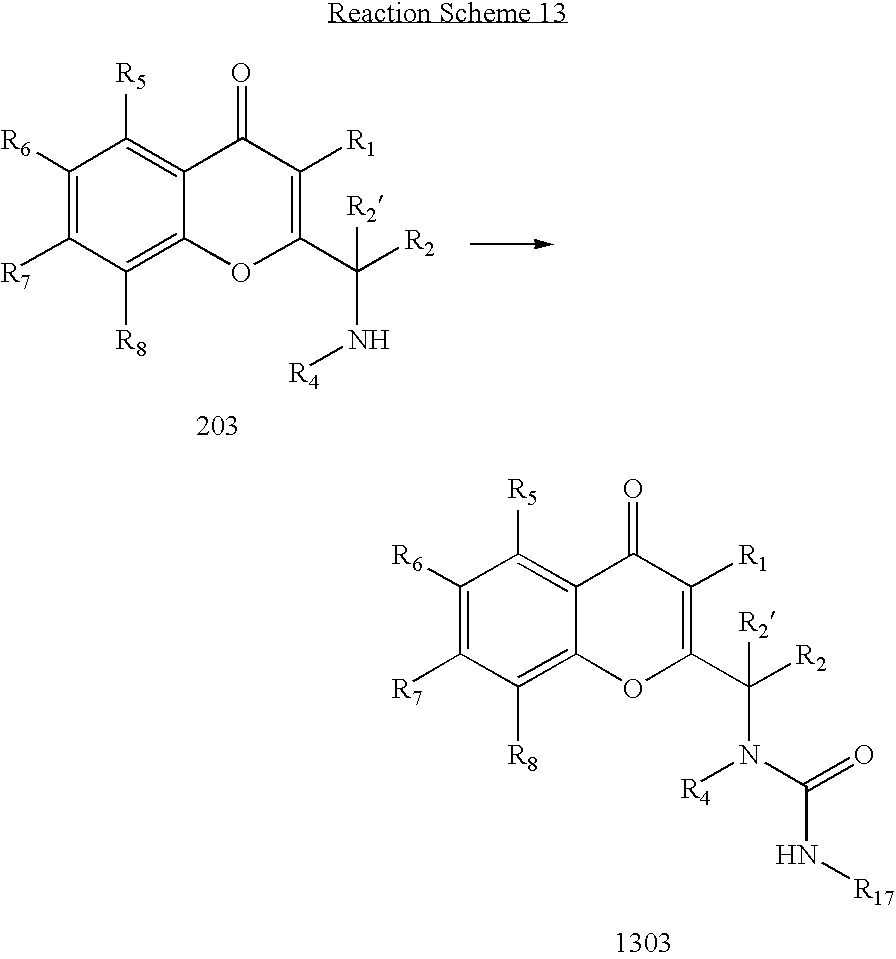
C1([R6])=C([R7])C([R8])=C2C(=C1[R5])C(=O)C([R1])=C(C([R2])(N[R4])[R2])O2.C1([R6])=C([R7])C([R8])=C2C(=C1[R5])C(=O)C([R1])=C(C([R2])(N(C(=O)N[R17])[R4])[R2])O2
